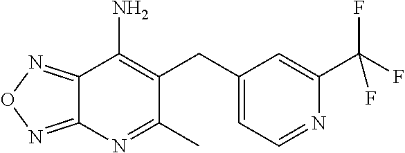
C12=NON=C1N=C(C)C(CC1=CC=NC(C(F)(F)F)=C1)=C2N
